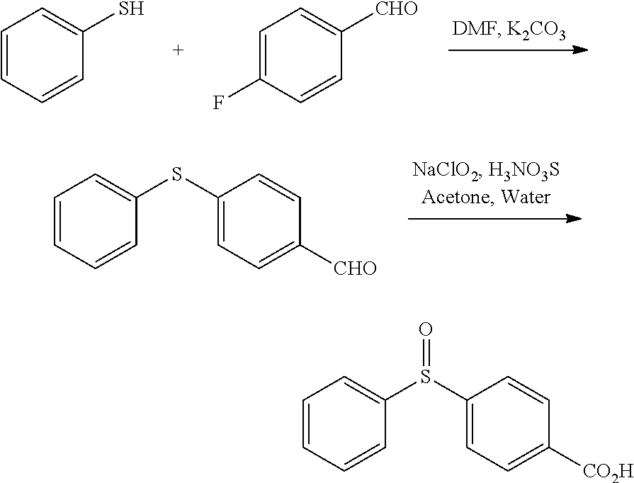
C1=CC=CC(S)=C1.C1=C(F)C=CC([CHO])=C1.C1=CC=CC(SC2=CC=C([CHO])C=C2)=C1.C1=CC=CC(S(C2=CC=C([CO2H])C=C2)=O)=C1
